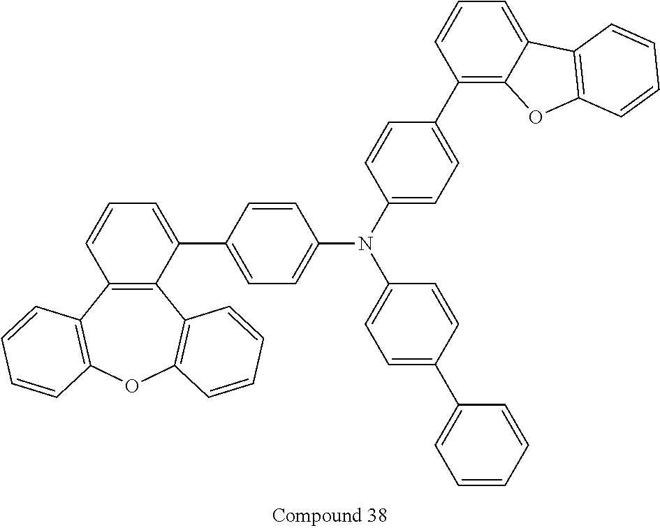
C12=C(C(C3=CC=C(N(C4=CC=C(C5=C6C(=CC=C5)C5=C(O6)C=CC=C5)C=C4)C4=CC=C(C5=CC=CC=C5)C=C4)C=C3)=CC=C1)C1=C(OC3=C2C=CC=C3)C=CC=C1
